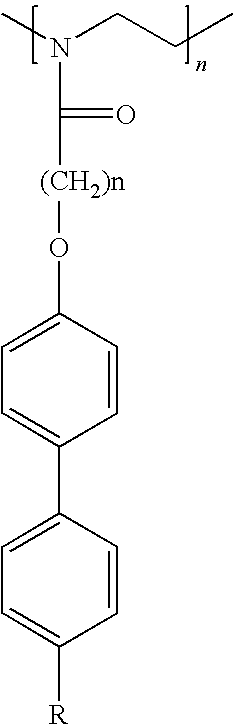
CN(CCC)C(=O)[(CH2)n]OC1=CC=C(C2=CC=C([R])C=C2)C=C1
